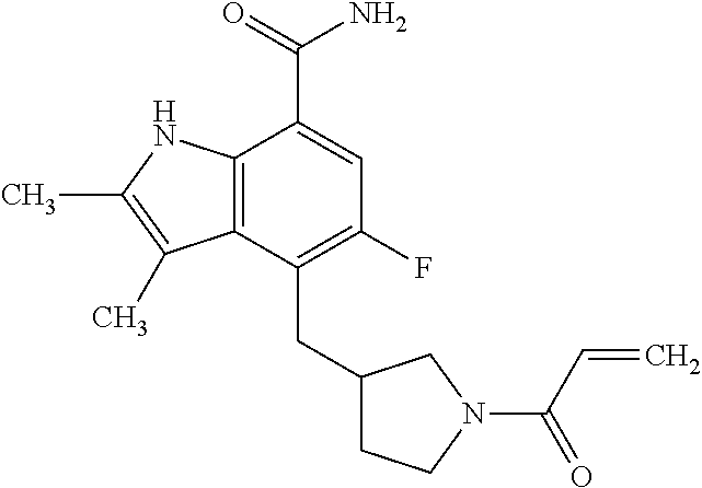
C12=C(NC(C)=C1C)C(C(=O)N)=CC(F)=C2CC1CCN(C(C=C)=O)C1
